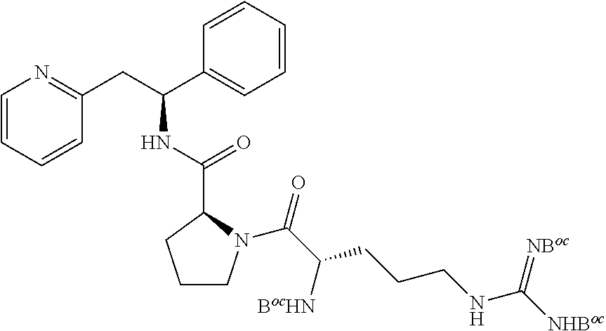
C1CN(C(C([BocHN])CCCNC([NHBoc])=[NBoc])=O)C(C(NC(CC2=NC=CC=C2)C2=CC=CC=C2)=O)C1
